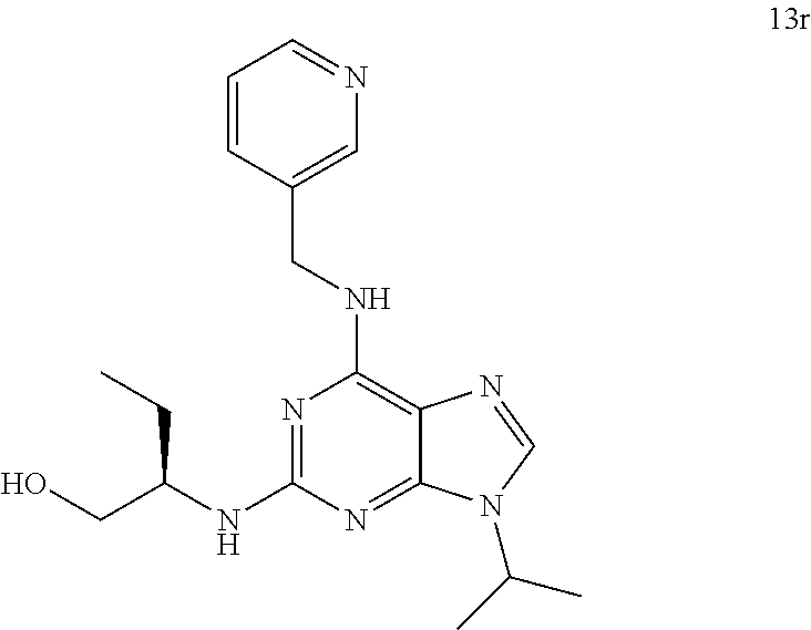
N1=C(NC(CC)CO)N=C2C(=C1NCC1=CN=CC=C1)N=CN2C(C)C
